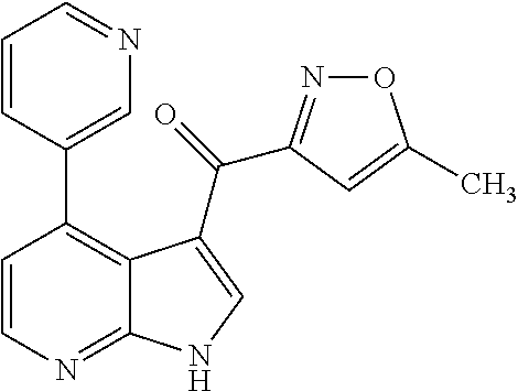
C1=CN=C2C(=C1C1=CN=CC=C1)C(C(=O)C1=NOC(C)=C1)=CN2
